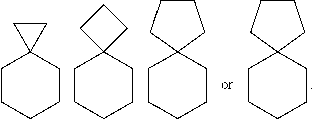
C1CCCCC12CC2.C1CCCCC12CCCC2.C1CCCCC12CCCC2.C1CCCCC12CCC2
